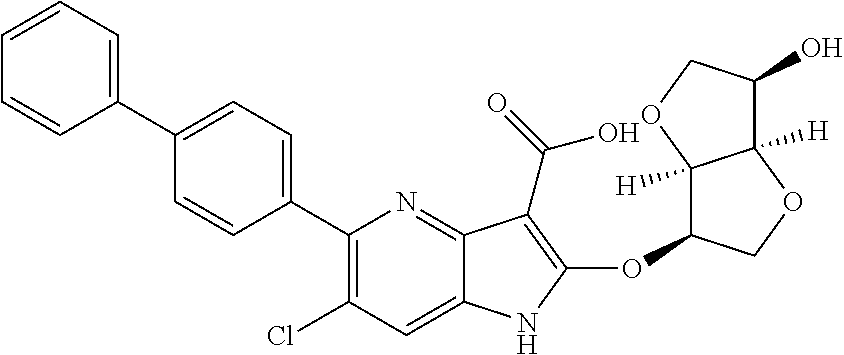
C1(C2=CC=C(C3=CC=CC=C3)C=C2)=C(Cl)C=C2C(=N1)C(C(=O)O)=C(OC1C3([H])C([H])(OC1)C(O)CO3)N2
